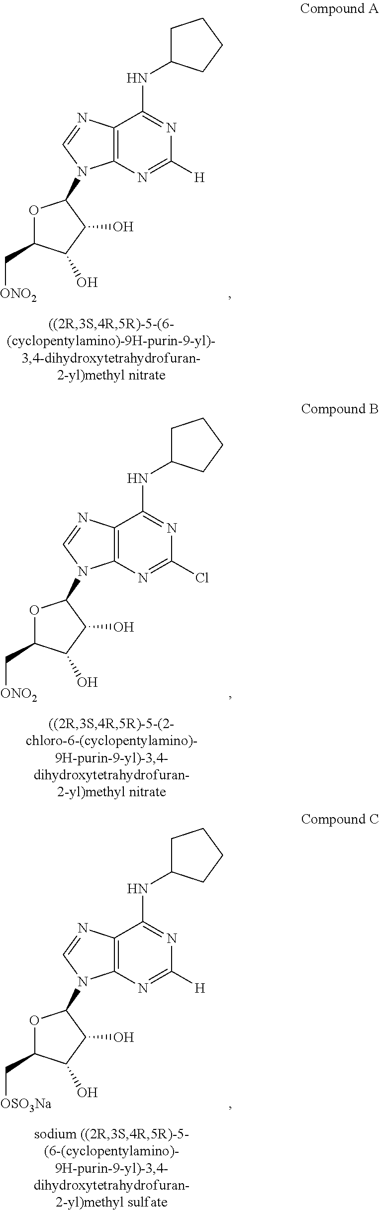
C1C(NC2=NC([H])=NC3=C2N=CN3C2OC(C[ONO2])C(O)C2O)CCC1.C1C(NC2=NC(Cl)=NC3=C2N=CN3C2OC(C[ONO2])C(O)C2O)CCC1.C1C(NC2=NC([H])=NC3=C2N=CN3C2OC(C[OSO3Na])C(O)C2O)CCC1
